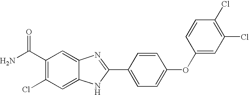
C1(C(N)=O)=C(Cl)C=C2C(=C1)N=C(C1=CC=C(OC3=CC(Cl)=C(Cl)C=C3)C=C1)N2
